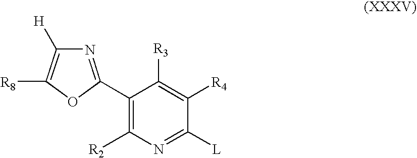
C1([L])=NC([R2])=C(C2=NC([H])=C([R8])O2)C([R3])=C1[R4]
